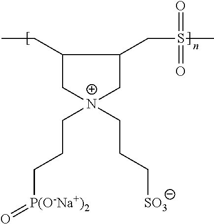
C([N+]1(CCC[SO3])CC(CC)C(CS(C)(=O)=O)C1)CC[P(O-Na+)2]=O
